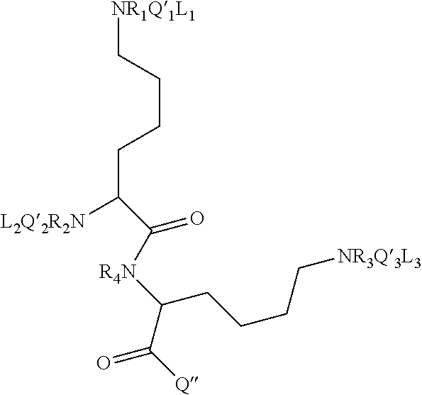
[NR1Q1L1]CCCCC([L2Q2R2N])C([R4N]C(CCCC[NR3Q3L3])C([Q])=O)=O
